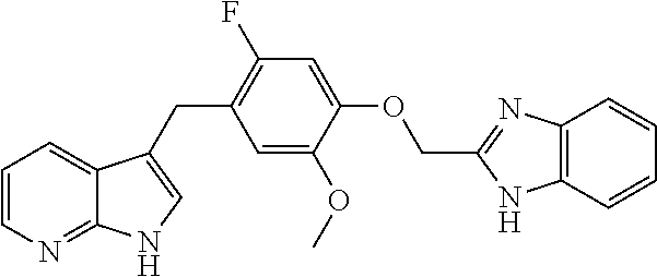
C1=CN=C2C(=C1)C(CC1=C(F)C=C(OCC3=NC4=C(C=CC=C4)N3)C(OC)=C1)=CN2
